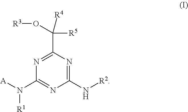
[A]N(C1=NC(N[R2])=NC(C([R5])([R4])O[R3])=N1)[R1]
